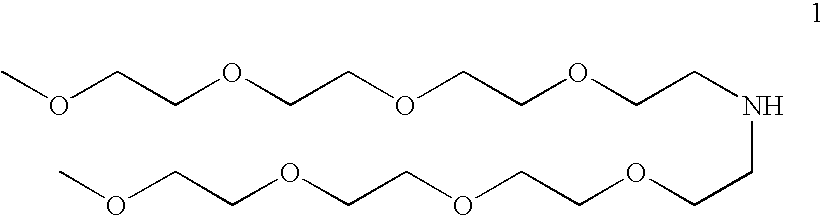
COCCOCCOCCOCCNCCOCCOCCOCCOC
